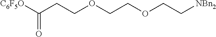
[C6F5O]C(CCOCCOCC[NBn2])=O
